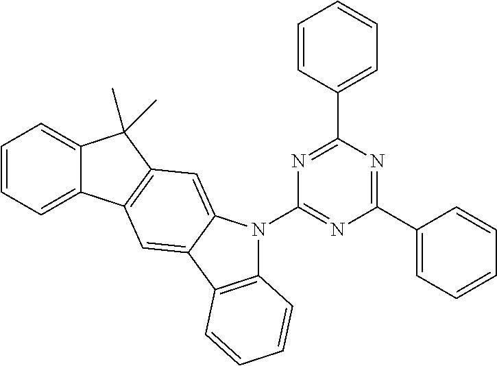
C1=CC(C2=NC(N3C4=CC5=C(C6=CC=CC=C6C5(C)C)C=C4C4=C3C=CC=C4)=NC(C3=CC=CC=C3)=N2)=CC=C1
